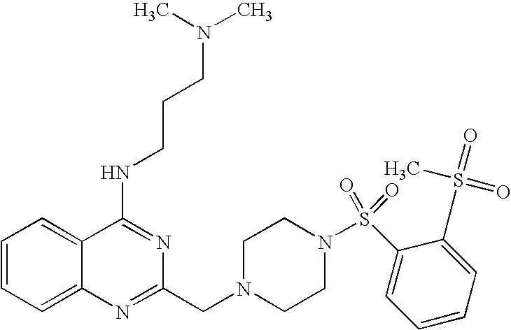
C1=CC=C2C(=C1)C(NCCCN(C)C)=NC(CN1CCN(S(=O)(=O)C3=CC=CC=C3S(C)(=O)=O)CC1)=N2
